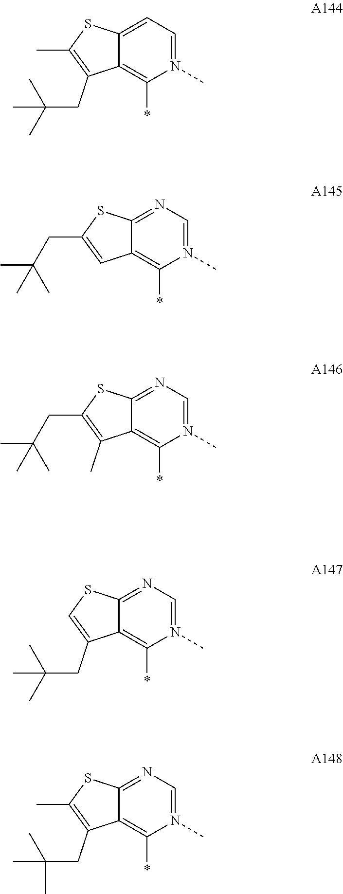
C12=CC=N(C)C(*)=C1C(CC(C)(C)C)=C(C)S2.C12=NC=N(C)C(*)=C1C=C(CC(C)(C)C)S2.C12=NC=N(C)C(*)=C1C(CC(C)(C)C)=CS2.C12=NC=N(C)C(*)=C1C(CC(C)(C)C)=C(C)S2.C12=NC=N(C)C(*)=C1C(C)=C(CC(C)(C)C)S2
